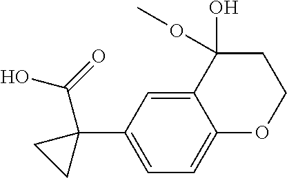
C12=CC(C3(C(O)=O)CC3)=CC=C1OCCC2(O)OC
